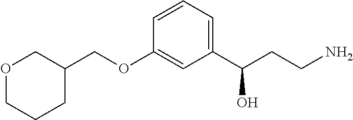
O1CCCC(COC2=CC(C(CCN)O)=CC=C2)C1
